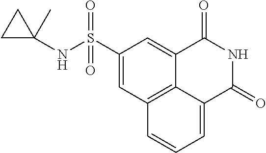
C12=C3C=C(S(NC4(C)CC4)(=O)=O)C=C1C(=O)NC(=O)C2=CC=C3
